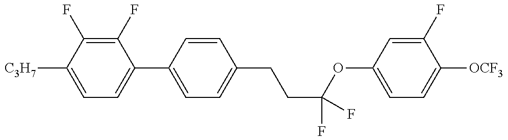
C1=C([C3H7])C(F)=C(F)C(C2=CC=C(CCC(OC3=CC=C([OCF3])C(F)=C3)(F)F)C=C2)=C1
